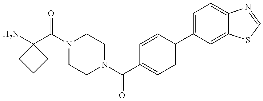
NC1(C(N2CCN(C(C3=CC=C(C4=CC=C5C(=C4)SC=N5)C=C3)=O)CC2)=O)CCC1
